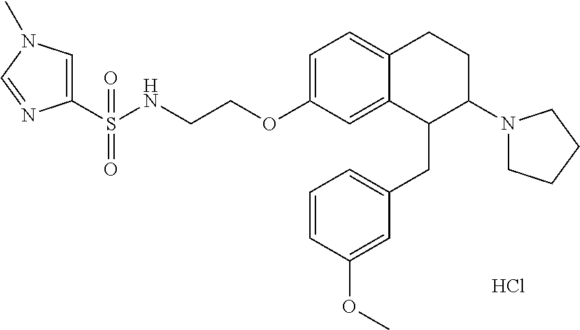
C1=C(OCCNS(C2=CN(C)C=N2)(=O)=O)C=C2C(=C1)CCC(N1CCCC1)C2CC1=CC=CC(OC)=C1.Cl
